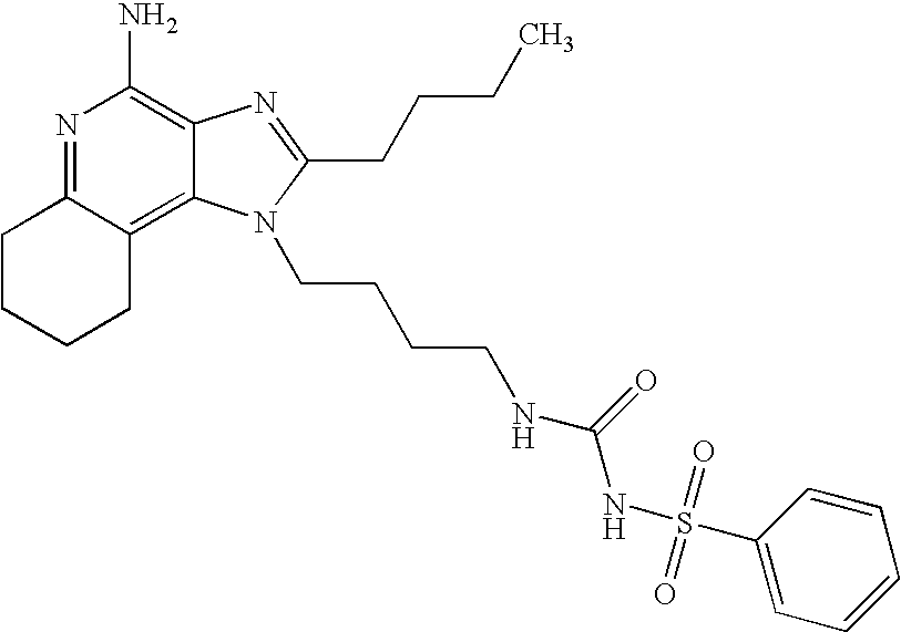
N1=C2C(=C3C(=C1N)N=C(CCCC)N3CCCCNC(NS(=O)(C1=CC=CC=C1)=O)=O)CCCC2
